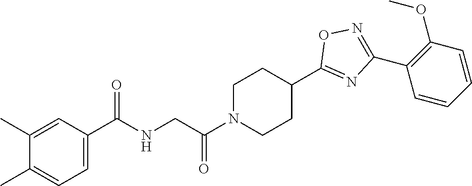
C1(C)=CC(C(NCC(N2CCC(C3=NC(C4=C(OC)C=CC=C4)=NO3)CC2)=O)=O)=CC=C1C
